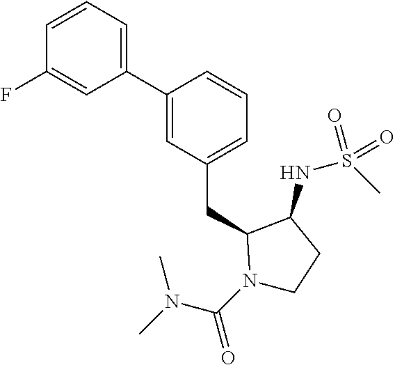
C1(C2=CC(CC3N(C(N(C)C)=O)CCC3NS(C)(=O)=O)=CC=C2)=CC=CC(F)=C1
